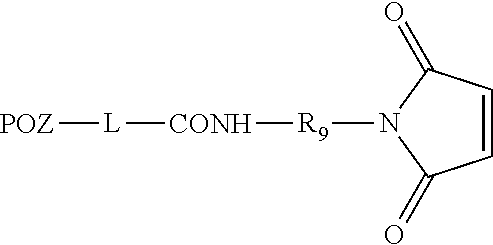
C1=CC(=O)N([R9][CONH][L][POZ])C1=O
